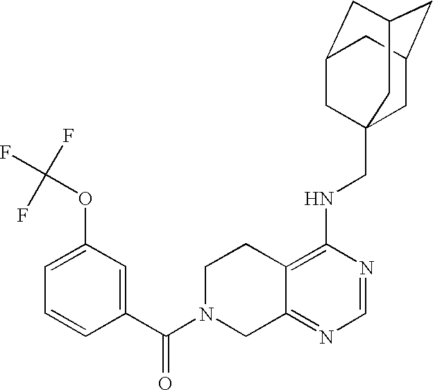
C12=C(NCC34CC5CC(CC(C3)C5)C4)N=CN=C1CN(C(C1=CC(OC(F)(F)F)=CC=C1)=O)CC2
